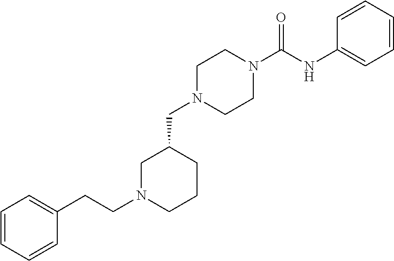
C1N(CC2CN(CCC3=CC=CC=C3)CCC2)CCN(C(NC2=CC=CC=C2)=O)C1
